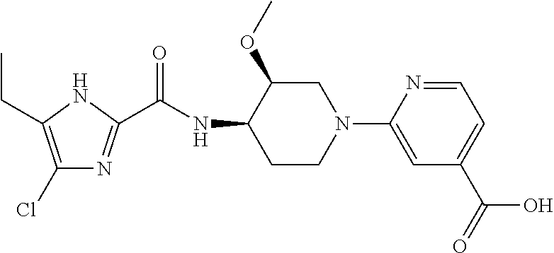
C1(Cl)=C(CC)NC(C(NC2CCN(C3=CC(C(=O)O)=CC=N3)CC2OC)=O)=N1
